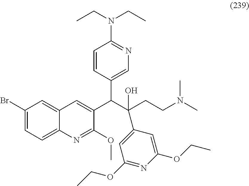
C1(Br)=CC=C2C(=C1)C=C(C(C(CCN(C)C)(O)C1=CC(OCC)=NC(OCC)=C1)C1=CN=C(N(CC)CC)C=C1)C(OC)=N2
